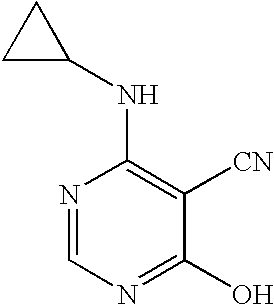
N1=CN=C(O)C([CN])=C1NC1CC1
